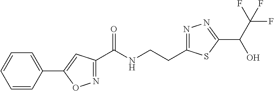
C1=CC(C2=CC(C(NCCC3=NN=C(C(C(F)(F)F)O)S3)=O)=NO2)=CC=C1
